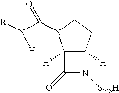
C12([H])C([H])(CCN1C(N([R])[H])=O)N([SO3H])C2=O
